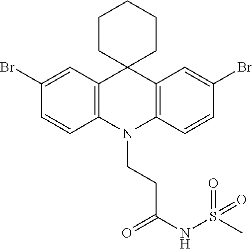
C1(Br)=CC2=C(C=C1)N(CCC(NS(C)(=O)=O)=O)C1=C(C=C(Br)C=C1)C21CCCCC1
